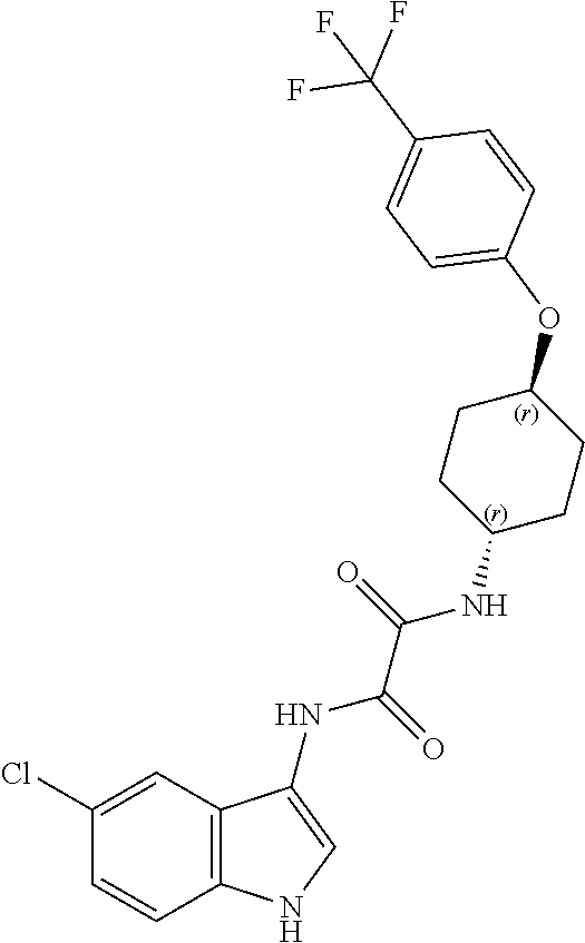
C12=C(C=CC(Cl)=C1)NC=C2NC(C(=O)NC1CCC(OC2=CC=C(C(F)(F)F)C=C2)CC1)=O
